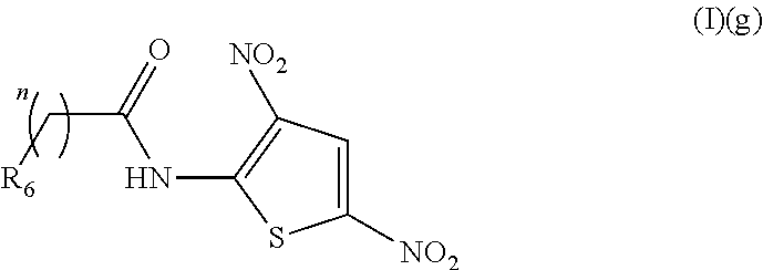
[R6]CC(=O)NC1=C([NO2])C=C([NO2])S1
